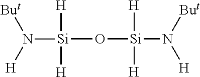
[Si](O[Si](N([But])[H])([H])[H])([H])([H])N([H])[But]
